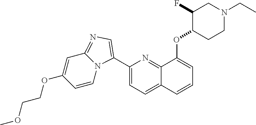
C1(C2=CN=C3C=C(OCCOC)C=CN32)=CC=C2C(=N1)C(OC1CCN(CC)CC1F)=CC=C2
